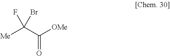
[Me]C(C([OMe])=O)(F)Br
